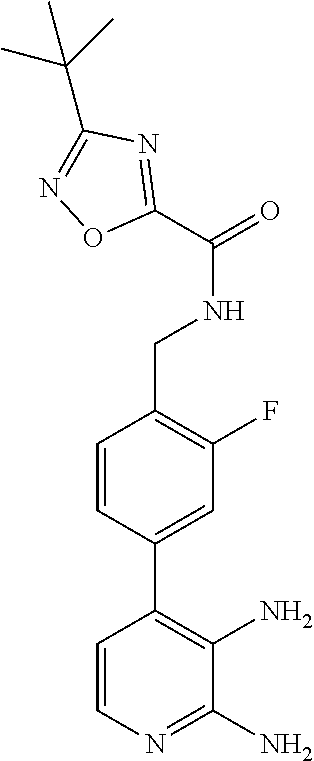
C1=CC(C2=C(N)C(N)=NC=C2)=CC(F)=C1CNC(=O)C1=NC(C(C)(C)C)=NO1
